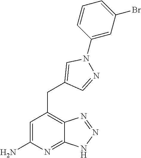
C1=C(N)N=C2C(=C1CC1=CN(C3=CC(Br)=CC=C3)N=C1)N=NN2
